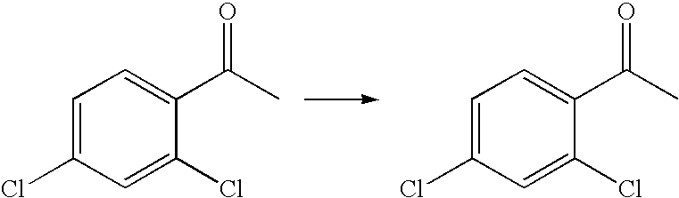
C1=C(Cl)C=C(Cl)C(C(C)=O)=C1.C1=C(Cl)C=C(Cl)C(C(C)=O)=C1
